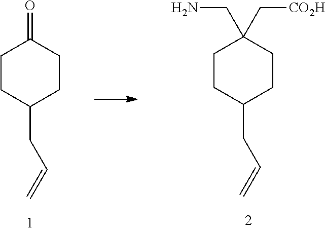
C1CC(CC=C)CCC1(CN)C[CO2H].C1CC(CC=C)CCC1=O
